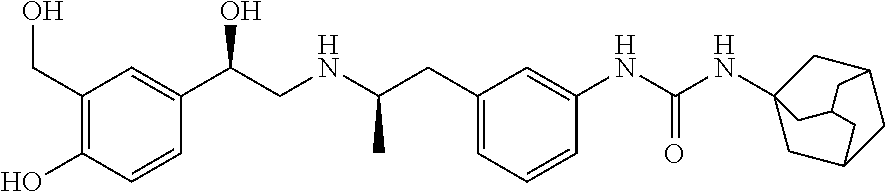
C1(CO)=C(O)C=CC(C(CNC(CC2=CC=CC(NC(NC34CC5CC(C3)CC(C4)C5)=O)=C2)C)O)=C1
